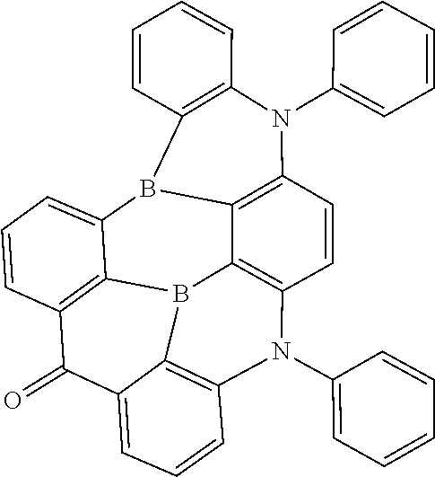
C1=CC2=C(C=C1)B1C3=C(N2C2=CC=CC=C2)C=CC2=C3B3C4=C(N2C2=CC=CC=C2)C=CC=C4C(=O)C2=C3C1=CC=C2
